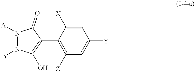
C1(C2=C([Z])C=C([Y])C=C2[X])=C(O)N([D])N([A])C1=O
